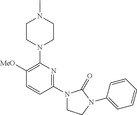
C1([MeO])=C(N2CCN(C)CC2)N=C(N2CCN(C3=CC=CC=C3)C2=O)C=C1
